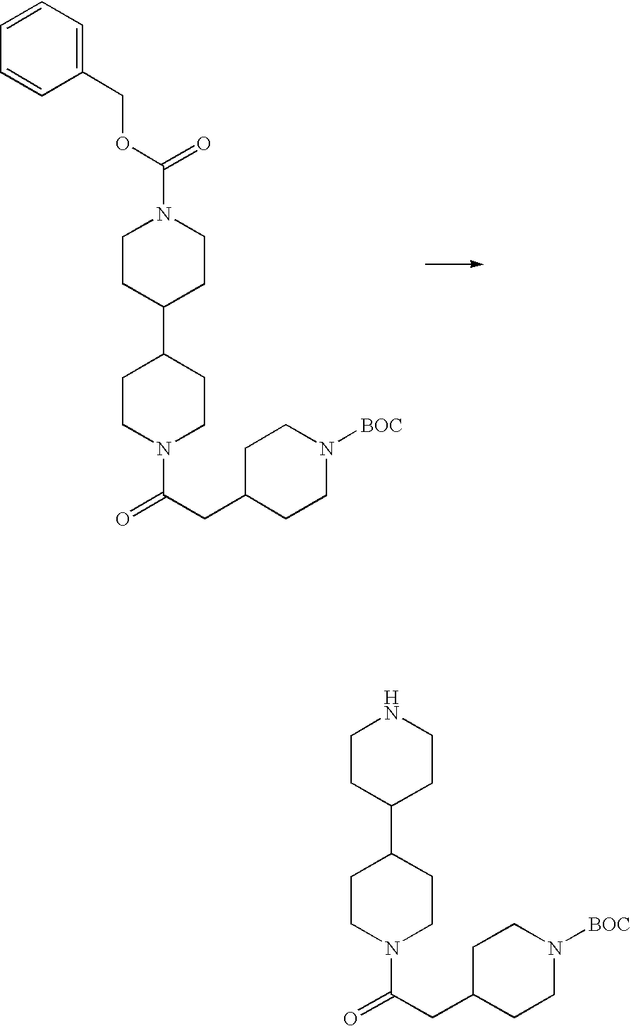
C1=CC=CC(COC(N2CCC(C3CCN(C(=O)CC4CCN([BOC])CC4)CC3)CC2)=O)=C1.N1CCC(C2CCN(C(=O)CC3CCN([BOC])CC3)CC2)CC1
